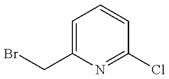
BrCC1=CC=CC(Cl)=N1
